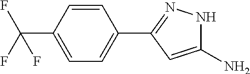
C1(N)=CC(C2=CC=C(C(F)(F)F)C=C2)=NN1
